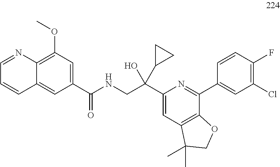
C1(C(=O)NCC(O)(C2=CC3=C(C(C4=CC(Cl)=C(F)C=C4)=N2)OCC3(C)C)C2CC2)=CC(OC)=C2C(=C1)C=CC=N2
